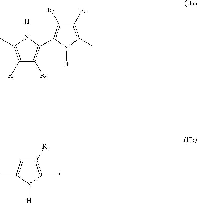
C1([R1])=C(C)N([H])C(C)=C1.C1([R1])=C(C)N([H])C(C2=C([R3])C([R4])=C(C)N2[H])=C1[R2]
